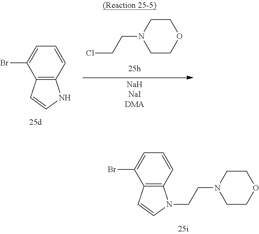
C12=C(C=CC=C1Br)NC=C2.C1COCCN1CCCl.[NaHNaIDMA].C12=C(C=CC=C1Br)N(CCN1CCOCC1)C=C2
